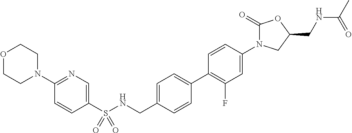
O1CCN(C2=NC=C(S(NCC3=CC=C(C4=C(F)C=C(N5C(=O)OC(CNC(=O)C)C5)C=C4)C=C3)(=O)=O)C=C2)CC1
